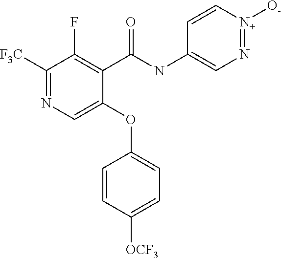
C1(C(NC2=CN=[N+]([O-])C=C2)=O)=C(F)C([F3C])=NC=C1OC1=CC=C([OCF3])C=C1
